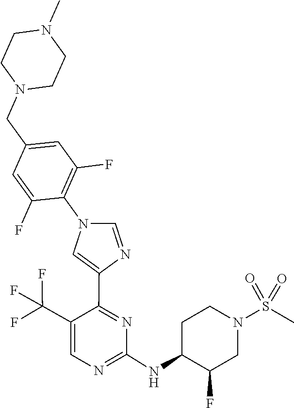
C1(NC2C(F)CN(S(=O)(=O)C)CC2)=NC=C(C(F)(F)F)C(C2=CN(C3=C(F)C=C(CN4CCN(C)CC4)C=C3F)C=N2)=N1
